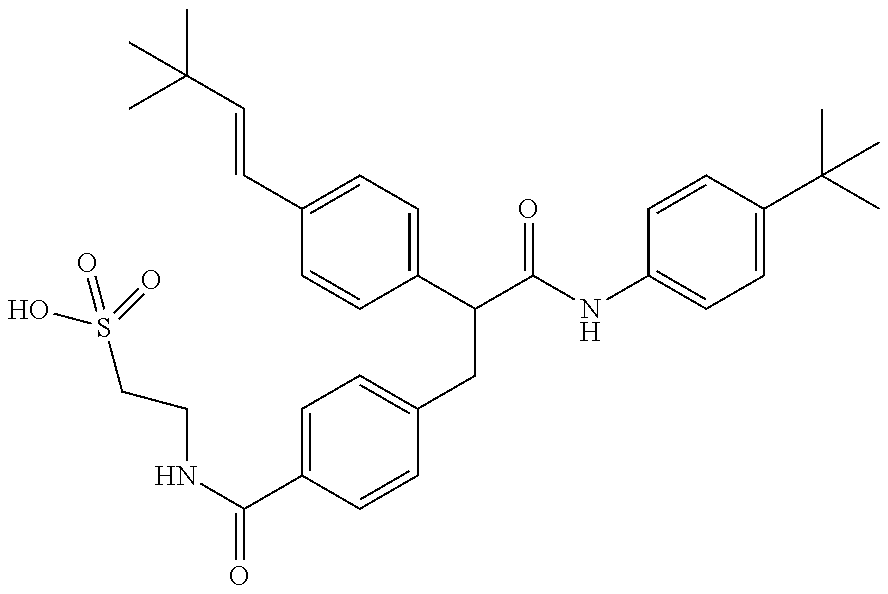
OS(CCNC(=O)C1=CC=C(CC(C(NC2=CC=C(C(C)(C)C)C=C2)=O)C2=CC=C(C=CC(C)(C)C)C=C2)C=C1)(=O)=O
